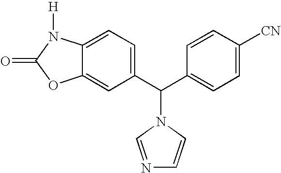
C12=CC(C(C3=CC=C([CN])C=C3)N3C=CN=C3)=CC=C1N([H])C(=O)O2
